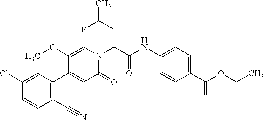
ClC1=CC(C2=CC(=O)N(C(C(NC3=CC=C(C(=O)OCC)C=C3)=O)CC(C)F)C=C2OC)=C(C#N)C=C1
